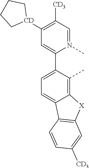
C1([CD3])=C([CD]2CCCC2)C=C(C2=CC=C3C(=C2C)[X]C2=C3C=CC([CD3])=C2)N(C)=C1
